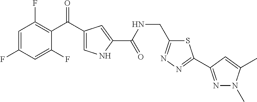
C1=C(F)C=C(F)C(C(=O)C2=CNC(C(NCC3=NN=C(C4=NN(C)C(C)=C4)S3)=O)=C2)=C1F
